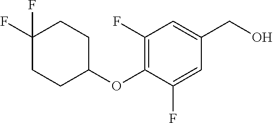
C1(F)(F)CCC(OC2=C(F)C=C(CO)C=C2F)CC1
